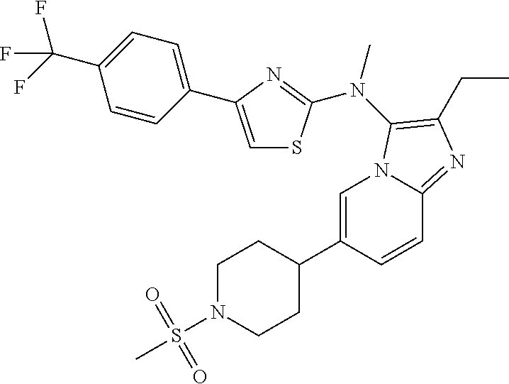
C1=C(C2CCN(S(=O)(=O)C)CC2)C=CC2=NC(CC)=C(N(C)C3=NC(C4=CC=C(C(F)(F)F)C=C4)=CS3)N12
